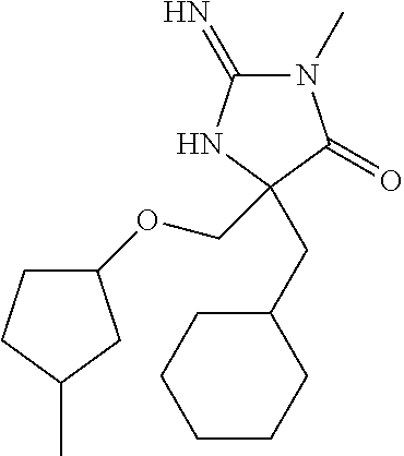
C1(=N)N(C)C(=O)C(CC2CCCCC2)(COC2CCC(C)C2)N1
